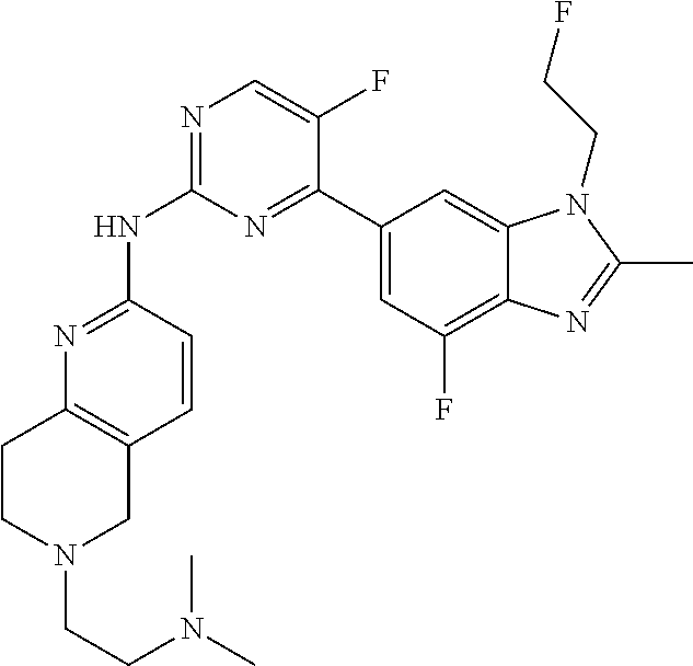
N1=C(NC2=NC=C(F)C(C3=CC(F)=C4C(=C3)N(CCF)C(C)=N4)=N2)C=CC2=C1CCN(CCN(C)C)C2
